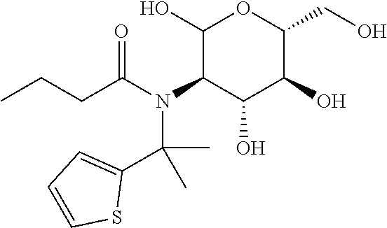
C1(O)C(N(C(CCC)=O)C(C2=CC=CS2)(C)C)C(O)C(O)C(CO)O1
